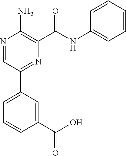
N1=CC(C2=CC=CC(C(O)=O)=C2)=NC(C(NC2=CC=CC=C2)=O)=C1N
